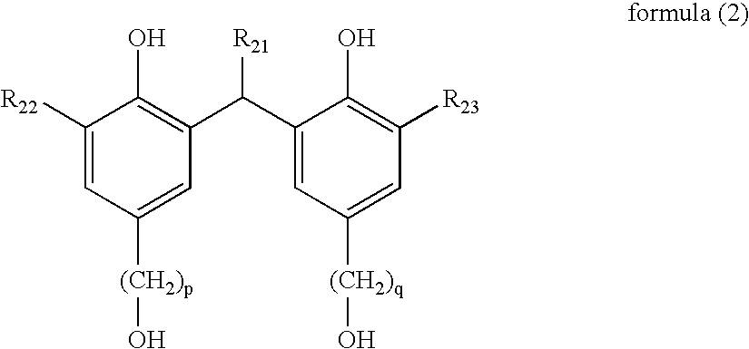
C1([R22])=CC([(CH2)p]O)=CC(C([R21])C2=CC([(CH2)q]O)=CC([R23])=C2O)=C1O
